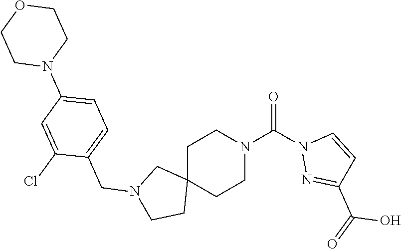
C1C2(CCN(C(=O)N3N=C(C(O)=O)C=C3)C1)CN(CC1=CC=C(N3CCOCC3)C=C1Cl)CC2
